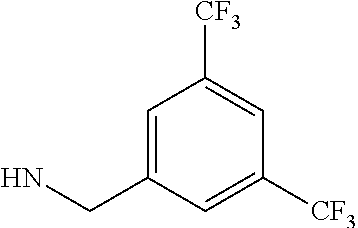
NCC1=CC([CF3])=CC([CF3])=C1
